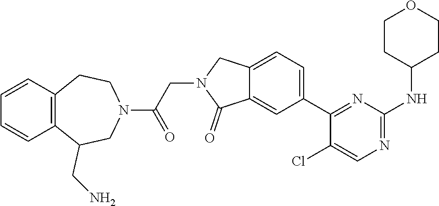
C12=CC(C3=NC(NC4CCOCC4)=NC=C3Cl)=CC=C1CN(CC(N1CCC3=C(C=CC=C3)C(CN)C1)=O)C2=O
